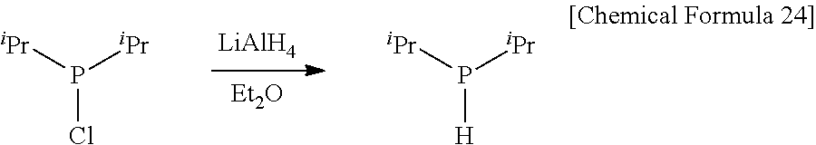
[LiAlH4].[Et2O].[iPr]P([iPr])Cl.[iPr]P([iPr])[H]
